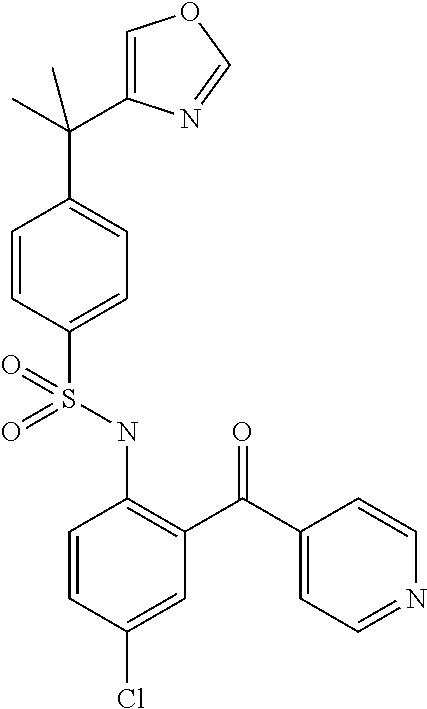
C1=CC(Cl)=CC(C(C2=CC=NC=C2)=O)=C1NS(C1=CC=C(C(C2=COC=N2)(C)C)C=C1)(=O)=O
